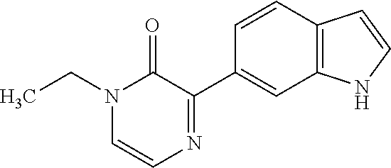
N1(CC)C=CN=C(C2=CC3=C(C=C2)C=CN3)C1=O
